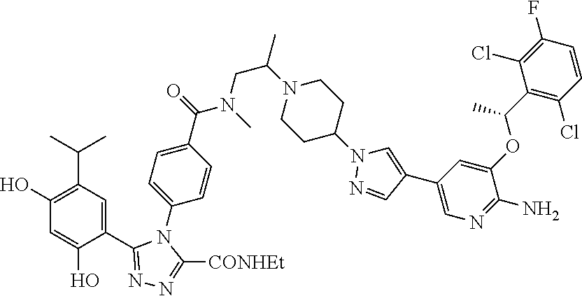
C1(C(C)OC2=CC(C3=CN(C4CCN(C(CN(C(=O)C5=CC=C(N6C([CONHEt])=NN=C6C6=CC(C(C)C)=C(O)C=C6O)C=C5)C)C)CC4)N=C3)=CN=C2N)=C(Cl)C=CC(F)=C1Cl
